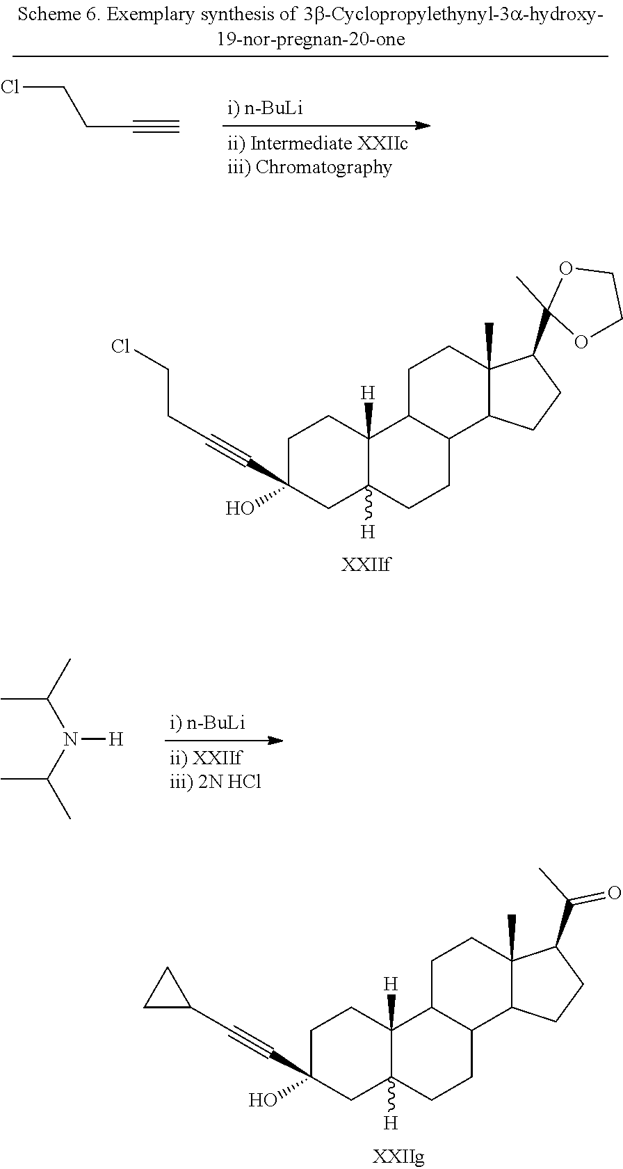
C(C#C)CCl.C1C2([H])C([H])(CCC1(O)C#CC1CC1)C1CCC3(C)C(C(=O)C)CCC3C1CC2.CC(N(C(C)C)[H])C.C1C2([H])C([H])(CCC1(O)C#CCCCl)C1CCC3(C)C(C4(C)OCCO4)CCC3C1CC2
